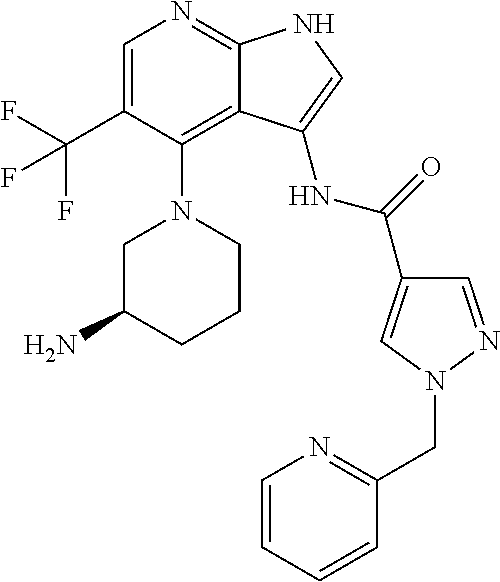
C1=C(C(F)(F)F)C(N2CC(N)CCC2)=C2C(=N1)NC=C2NC(C1=CN(CC2=NC=CC=C2)N=C1)=O
